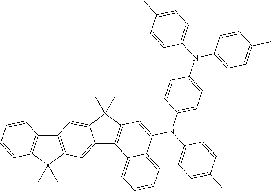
C12=C(C(C)(C)C3=C1C=CC=C3)C=C1C(=C2)C(C)(C)C2=C1C1=CC=CC=C1C(N(C1=CC=C(C)C=C1)C1=CC=C(N(C3=CC=C(C)C=C3)C3=CC=C(C)C=C3)C=C1)=C2
